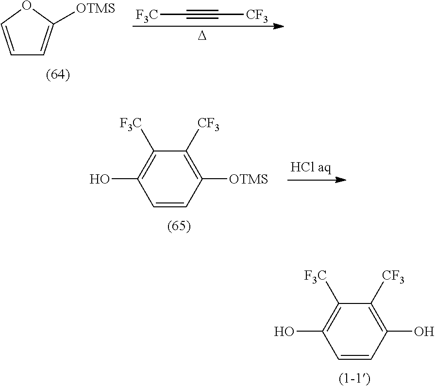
[F3C]C#C[CF3].[D].C1=COC([OTMS])=C1.C1=CC([OTMS])=C([CF3])C([F3C])=C1O.C1=CC(O)=C([CF3])C([F3C])=C1O
